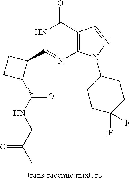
N1C(C2CCC2C(NCC(=O)C)=O)=NC2=C(C1=O)C=NN2C1CCC(F)(F)CC1
